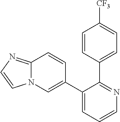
C12=NC=CN1C=C(C1=CC=CN=C1C1=CC=C([CF3])C=C1)C=C2
